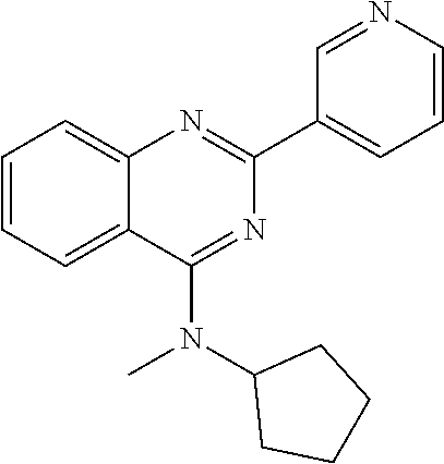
C1(C2=CC=CN=C2)=NC2=CC=CC=C2C(N(C2CCCC2)C)=N1
